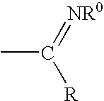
CC(=[NR0])[R]
